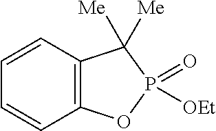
C1=CC2=C(C=C1)OP(=O)([OEt])C2([Me])[Me]
